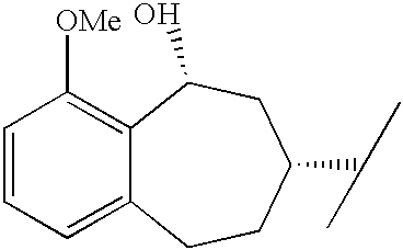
C1=CC=C2C(=C1[OMe])C(O)CC(C(C)C)CC2
